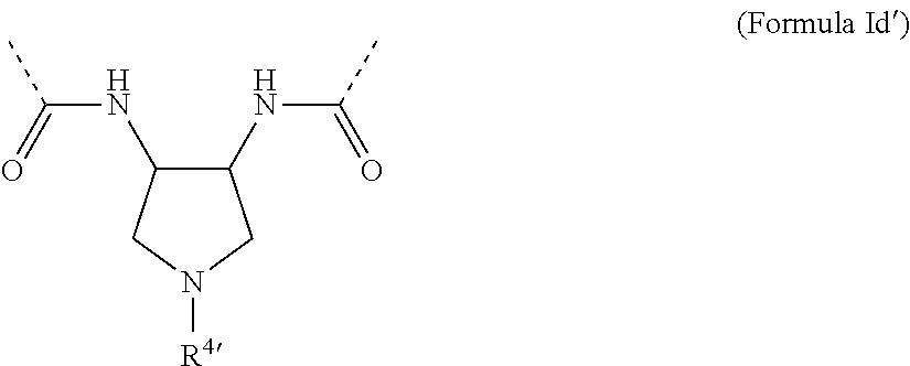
CC(NC1CN([R4])CC1NC(C)=O)=O
